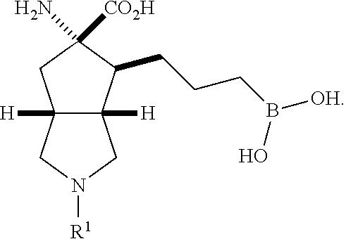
C12([H])C([H])(C(CCCB([OH])O)C(N)([CO2H])C1)CN([R1])C2
